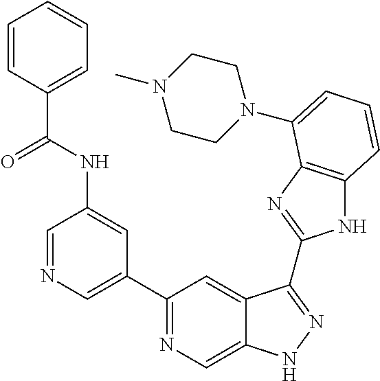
C1=NC=C(C2=NC=C3C(=C2)C(C2=NC4=C(N2)C=CC=C4N2CCN(C)CC2)=NN3)C=C1NC(C1=CC=CC=C1)=O
